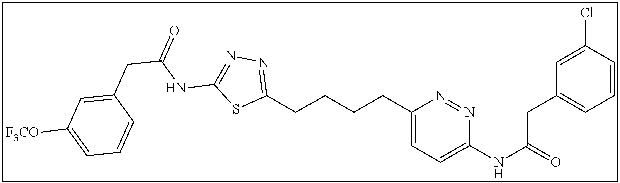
C1(CCCCC2=NN=C(NC(=O)CC3=CC([F3CO])=CC=C3)S2)=CC=C(NC(=O)CC2=CC=CC(Cl)=C2)N=N1
